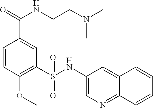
C1=CC(OC)=C(S(NC2=CN=C3C(=C2)C=CC=C3)(=O)=O)C=C1C(=O)NCCN(C)C
